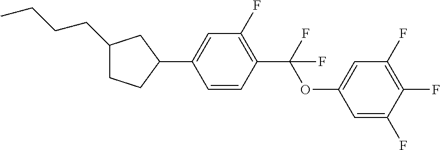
C1(CCCC)CCC(C2=CC(F)=C(C(OC3=CC(F)=C(F)C(F)=C3)(F)F)C=C2)C1
